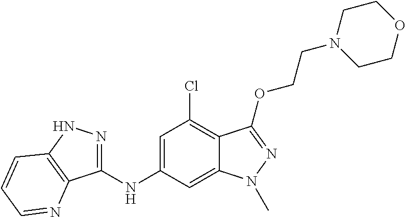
C1(NC2=CC(Cl)=C3C(=C2)N(C)N=C3OCCN2CCOCC2)=NNC2=C1N=CC=C2
